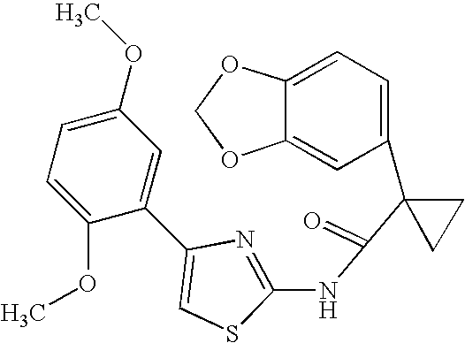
C1=C2C(=CC(C3(C(=O)NC4=NC(C5=CC(OC)=CC=C5OC)=CS4)CC3)=C1)OCO2
